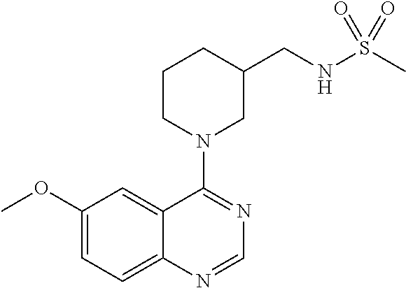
C1(OC)=CC=C2C(=C1)C(N1CC(CNS(C)(=O)=O)CCC1)=NC=N2
